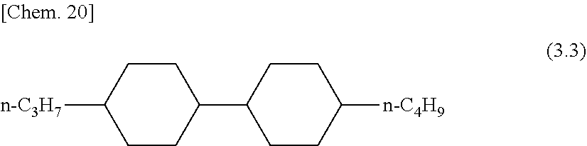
[n-C3H7]C1CCC(C2CCC([n-C4H9])CC2)CC1
